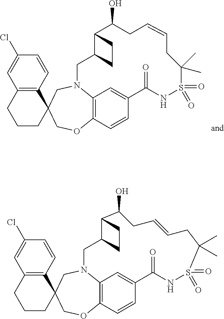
C1=CC2=C(C=C1Cl)CCCC21COC2=C3N(C1)CC1C(C(O)CC=CCC(C)(C)S(=O)(=O)NC(=O)C(=C3)C=C2)CC1.C1=CC2=C(C=C1Cl)CCCC21COC2=C3N(C1)CC1C(CC1)C(O)CC=CCC(C)(C)S(=O)(=O)NC(=O)C(=C3)C=C2
